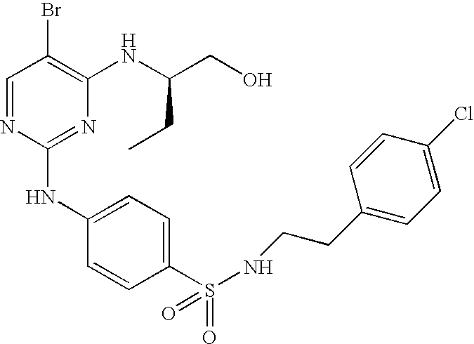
C1=NC(NC2=CC=C(S(=O)(=O)NCCC3=CC=C(Cl)C=C3)C=C2)=NC(NC(CO)CC)=C1Br
